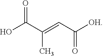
OC(C(=CC(=O)[OH])C)=O
